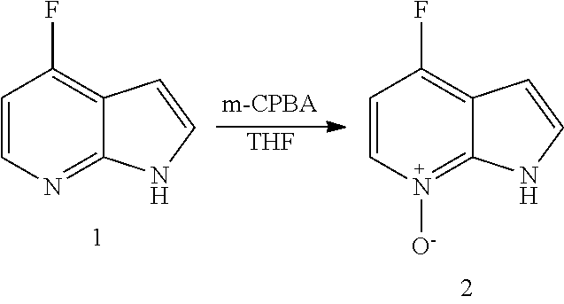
C1=CN=C2C(=C1F)C=CN2.[THF].C1=CN([O-])=C2C(=C1F)C=CN2
